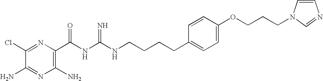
C1(Cl)=NC(C(NC(=N)NCCCCC2=CC=C(OCCCN3C=CN=C3)C=C2)=O)=C(N)N=C1N
